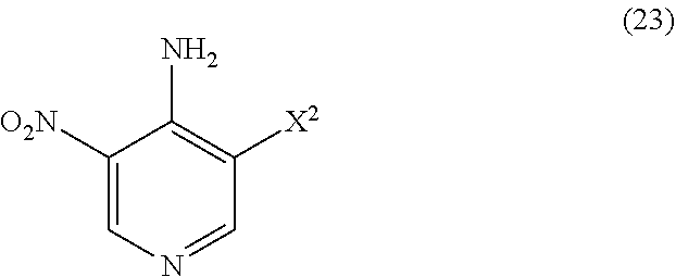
C1([O2N])=CN=CC([X2])=C1N
